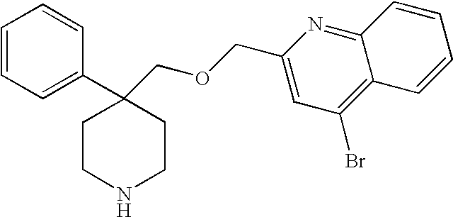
C1=CC=C(C2(COCC3=CC(Br)=C4C(=N3)C=CC=C4)CCNCC2)C=C1
